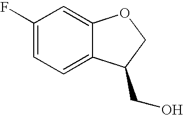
C1(F)=CC=C2C(=C1)OCC2CO
